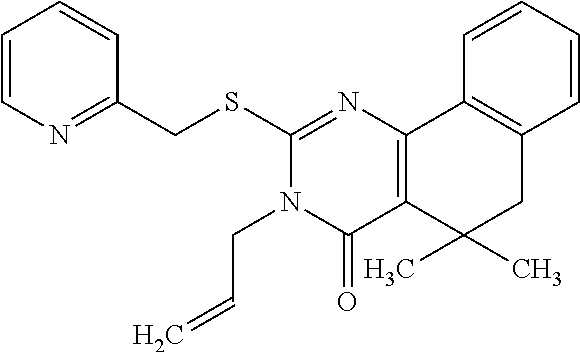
C1(CSC2=NC3=C(C(=O)N2CC=C)C(C)(C)CC2=C3C=CC=C2)=NC=CC=C1
